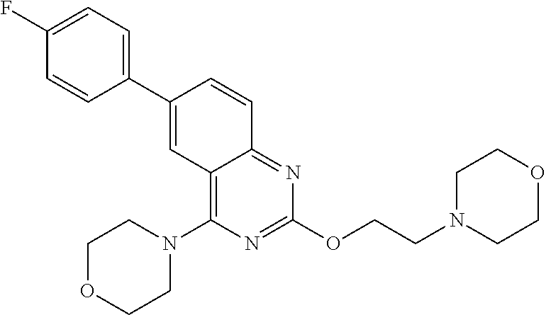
C1=CC(F)=CC=C1C1=CC2=C(N3CCOCC3)N=C(OCCN3CCOCC3)N=C2C=C1
